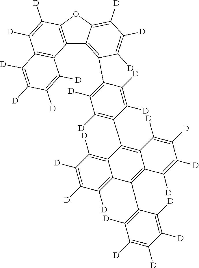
C1([D])=C([D])C([D])=C2C(=C1[D])C(C1=C([D])C([D])=C([D])C([D])=C1[D])=C1C(=C2C2=C([D])C([D])=C(C3=C4C5=C(OC4=C([D])C([D])=C3[D])C([D])=C([D])C3=C5C([D])=C([D])C([D])=C3[D])C([D])=C2[D])C([D])=C([D])C([D])=C1[D]
